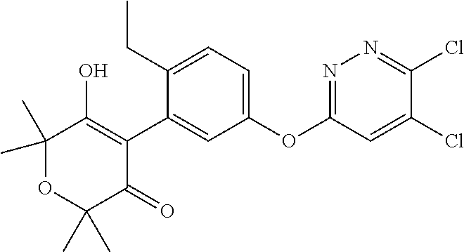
C1(C2=CC(OC3=NN=C(Cl)C(Cl)=C3)=CC=C2CC)=C(O)C(C)(C)OC(C)(C)C1=O
